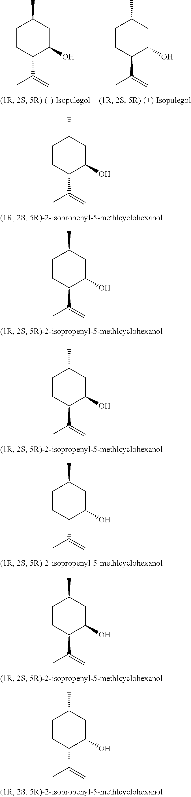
C1CC(C(=C)C)C(O)CC1C.C1CC(C(=C)C)C(O)CC1C.C1CC(C(=C)C)C(O)CC1C.C1CC(C(=C)C)C(O)CC1C.C1CC(C(=C)C)C(O)CC1C.C1CC(C(=C)C)C(O)CC1C.C1CC(C(=C)C)C(O)CC1C.C1CC(C(=C)C)C(O)CC1C
